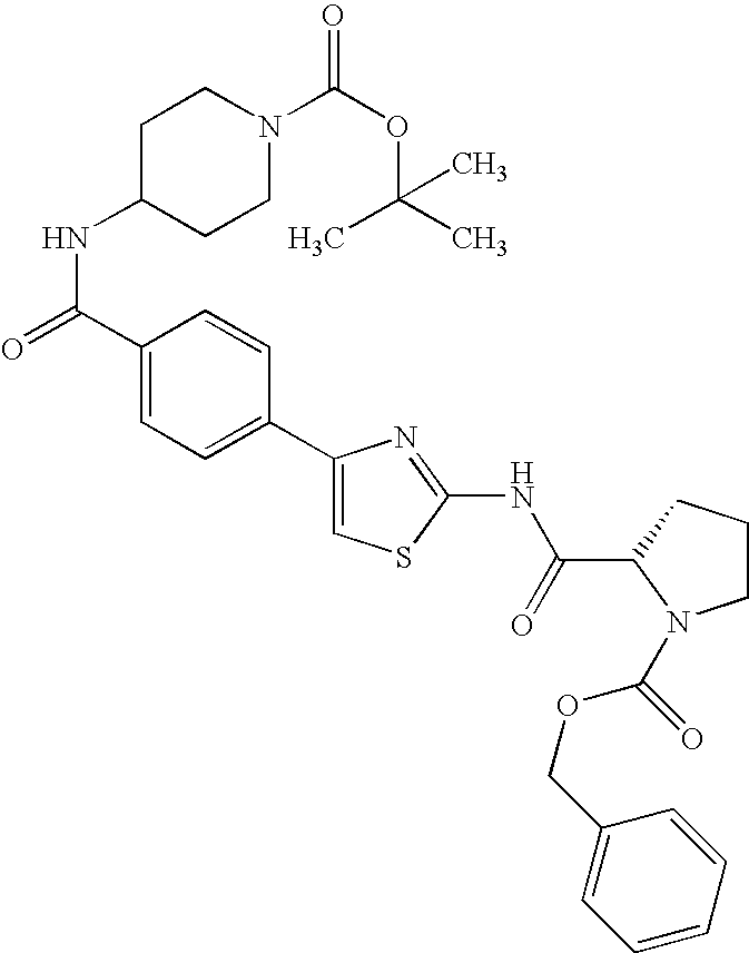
C1(C2=CC=C(C(=O)NC3CCN(C(OC(C)(C)C)=O)CC3)C=C2)=CSC(NC(C2N(C(OCC3=CC=CC=C3)=O)CCC2)=O)=N1
